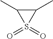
C1(C)C(C)S1(=O)=O
